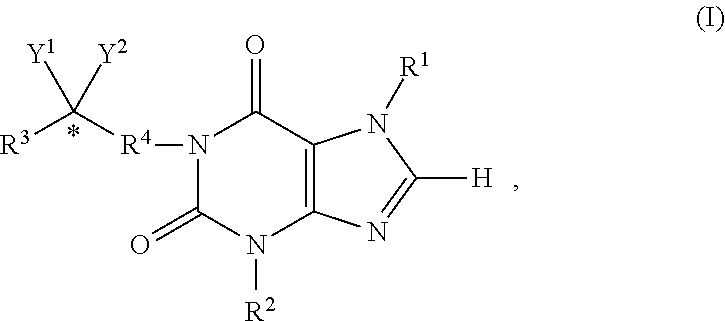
N1([R4]C([R3])([Y1])[Y2])C(=O)N([R2])C2=C(C1=O)N([R1])C([H])=N2
